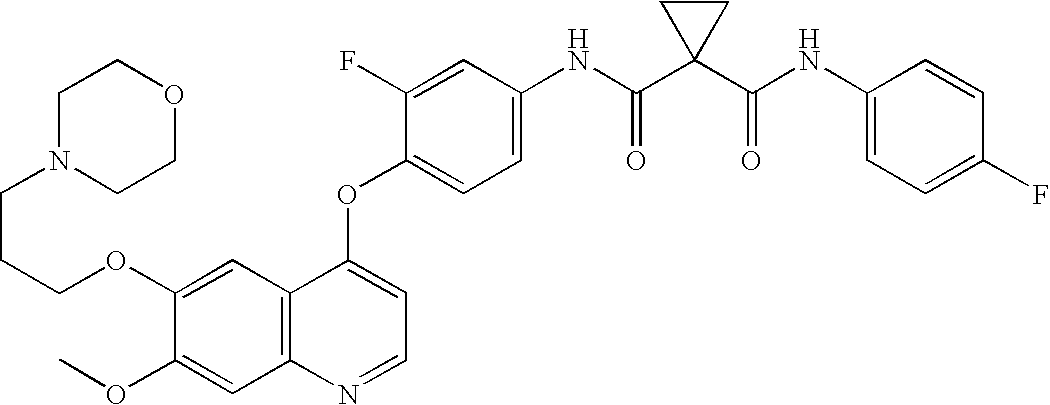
C12=C(C=C(OCCCN3CCOCC3)C(OC)=C1)C(OC1=CC=C(NC(C3(C(NC4=CC=C(F)C=C4)=O)CC3)=O)C=C1F)=CC=N2
